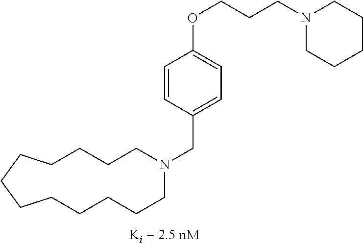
C1CCN(CC2=CC=C(OCCCN3CCCCC3)C=C2)CCCCCCCCC1
